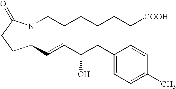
C1(C=CC(CC2=CC=C(C)C=C2)O)N(CCCCCC[COOH])C(=O)CC1
